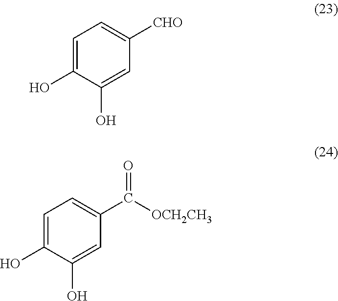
C1=C(O)C(O)=CC([CHO])=C1.C1=C(O)C(O)=CC(C([OCH2CH3])=O)=C1
